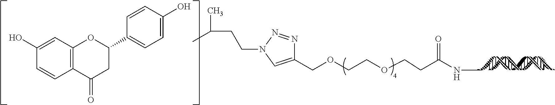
C1(COCCOCCC(NC)=O)=CN(CCC(C)C)N=N1.C12=C(C=C(O)C=C1)OC(C1=CC=C(O)C=C1)CC2=O
